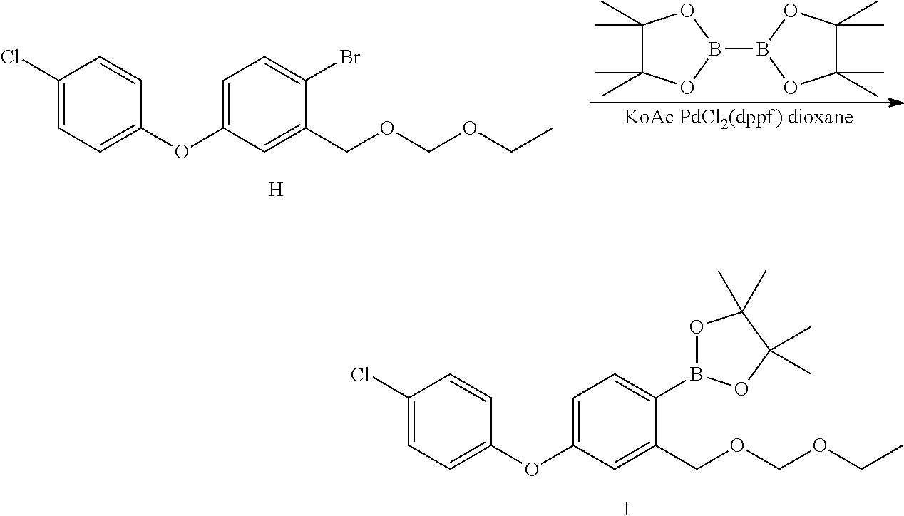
[KoAc PdCl2(dppf) dioxane].C1(OC2=CC=C(Br)C(COCOCC)=C2)=CC=C(Cl)C=C1.[H].C1(C)(C)C(C)(C)OB(B2OC(C)(C)C(C)(C)O2)O1.C1(OC2=CC=C(B3OC(C)(C)C(C)(C)O3)C(COCOCC)=C2)=CC=C(Cl)C=C1.I
